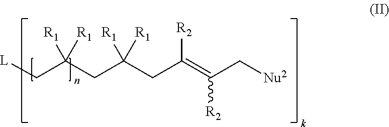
[L]CC(CC(CC(=C(C[Nu2])[R2])[R2])([R1])[R1])([R1])[R1]
